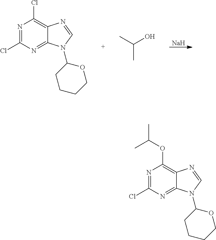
[Na].N1=C(Cl)N=C2C(=C1Cl)N=CN2C1CCCCO1.CC(C)O.N1=C(Cl)N=C2C(=C1OC(C)C)N=CN2C1CCCCO1
